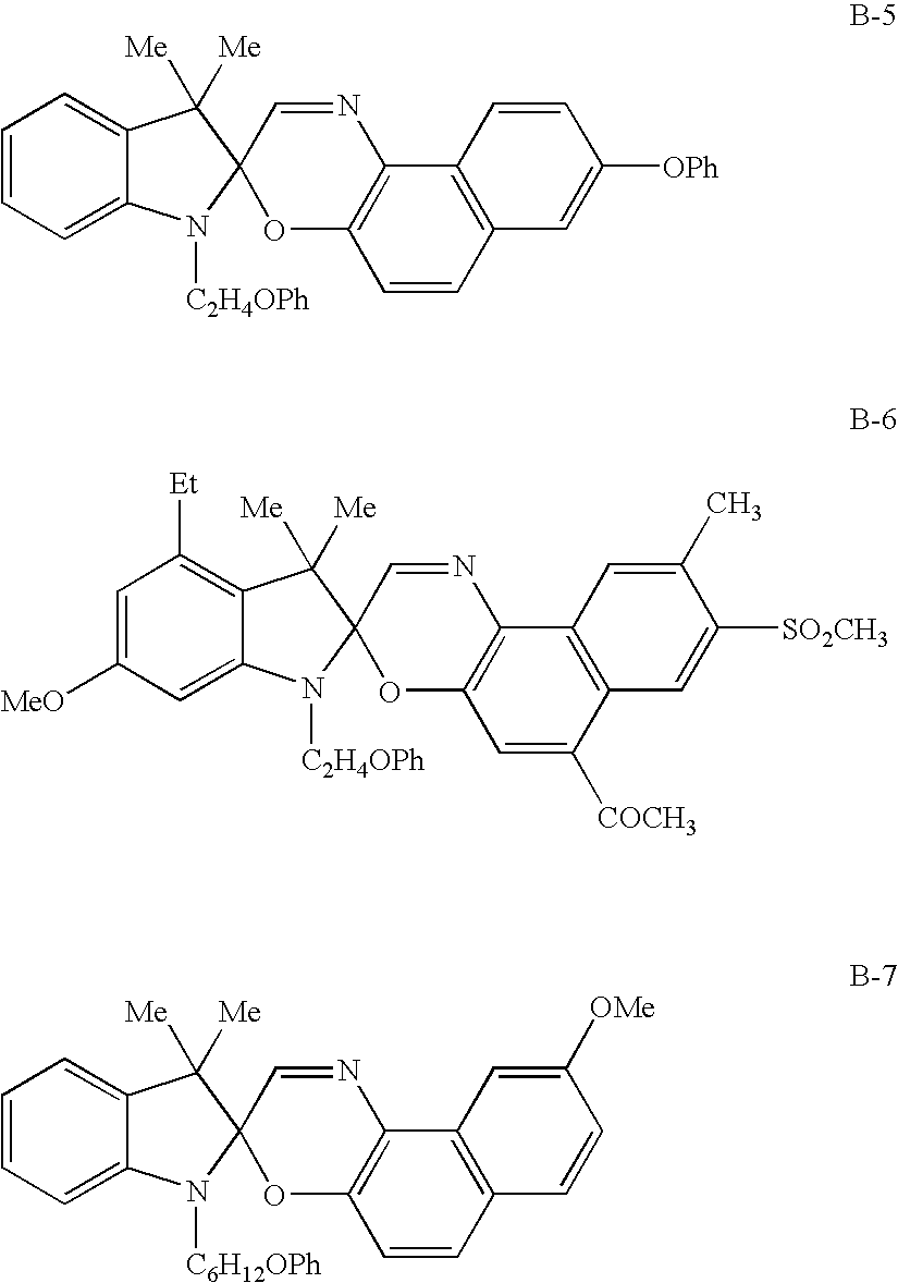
C1=CC=C2C(=C1)C([Me])([Me])C1(N2[C2H4OPh])OC2=C(N=C1)C1=C(C=C2)C=C([OPh])C=C1.C1=C([MeO])C=C2C(=C1[Et])C([Me])([Me])C1(N2[C2H4OPh])OC2=C(N=C1)C1=C(C([COCH3])=C2)C=C([SO2CH3])C(C)=C1.C1=CC=C2C(=C1)C([Me])([Me])C1(N2[C6H12OPh])OC2=C(N=C1)C1=C(C=C2)C=CC([OMe])=C1
